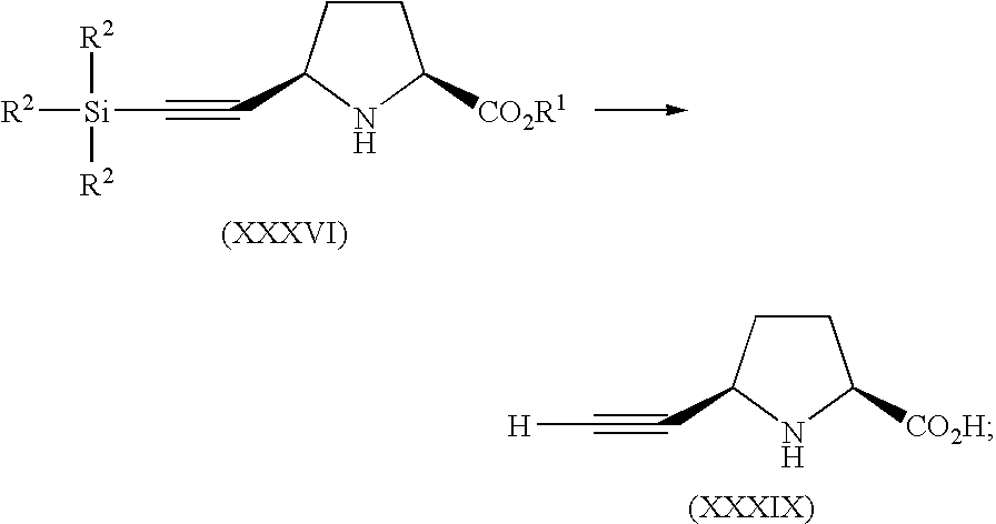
C1CC(C#C[Si]([R2])([R2])[R2])NC1[CO2R1].C1CC(C#C[H])NC1[CO2H]
